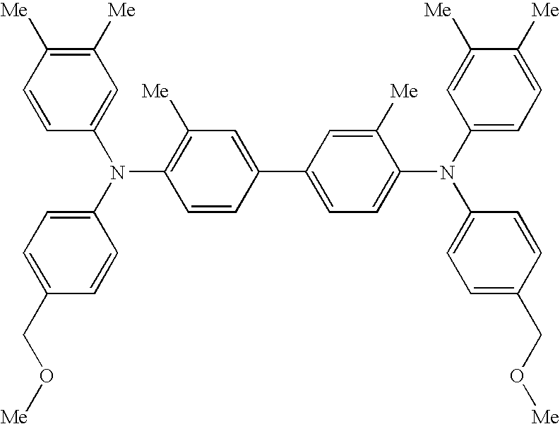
C1([Me])=CC(N(C2=CC=C(CO[Me])C=C2)C2=CC=C(C3=CC([Me])=C(N(C4=CC([Me])=C([Me])C=C4)C4=CC=C(CO[Me])C=C4)C=C3)C=C2[Me])=CC=C1[Me]
